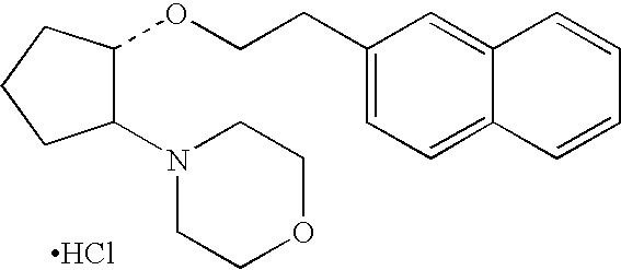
C1(OCCC2=CC=C3C(=C2)C=CC=C3)C(N2CCOCC2)CCC1.Cl
